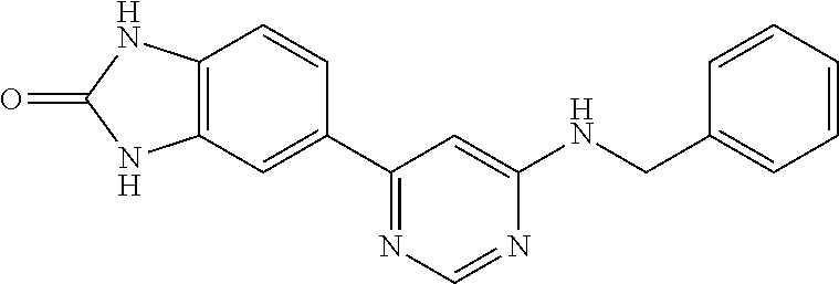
N1=C(C2=CC3=C(C=C2)NC(=O)N3)C=C(NCC2=CC=CC=C2)N=C1
